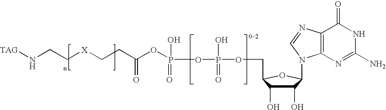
C(C1C(O)C(O)C(N2C3=C(C(=O)NC(N)=N3)N=C2)O1)OP(=O)(O)OP(=O)(O)OC(CC[X]CCN[TAG])=O
